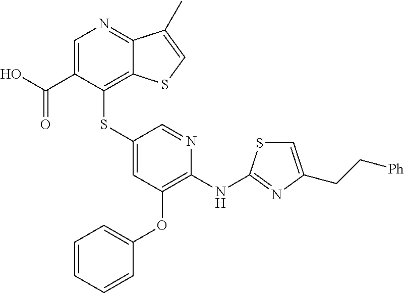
C1(SC2=CC(OC3=CC=CC=C3)=C(NC3=NC(CC[Ph])=CS3)N=C2)=C2C(=NC=C1C(O)=O)C(C)=CS2
